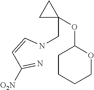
C1CCCOC1OC1(CNC=CC(=N)[O2N])CC1
